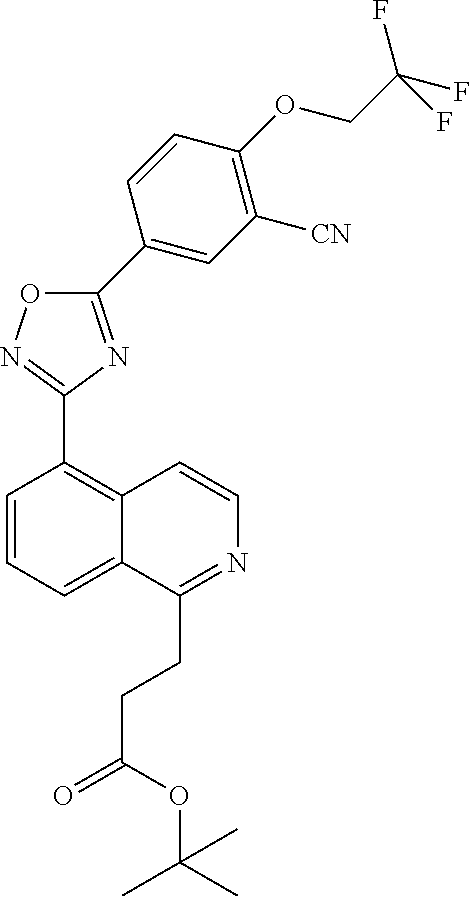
C1=CC=C2C(=C1C1=NOC(C3=CC([CN])=C(OCC(F)(F)F)C=C3)=N1)C=CN=C2CCC(=O)OC(C)(C)C
